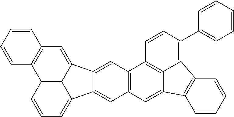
C12=C3C(=CC=C1)C1=CC4=C(C=C1C3=CC1=C2C=CC=C1)C1=C2C(=C4)C3=C(C2=C(C2=CC=CC=C2)C=C1)C=CC=C3
